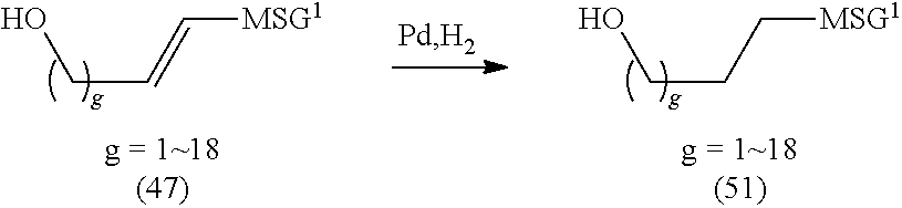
OCC=C[MSG1].OCCC[MSG1]
